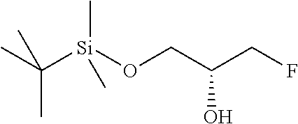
C(C)(C)([Si](OCC(CF)O)(C)C)C
